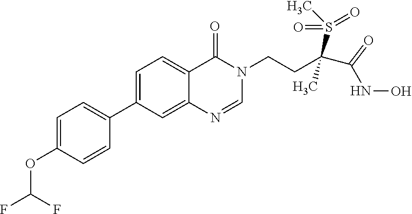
C1=C(OC(F)F)C=CC(C2=CC=C3C(=C2)N=CN(CCC(S(C)(=O)=O)(C)C(NO)=O)C3=O)=C1
